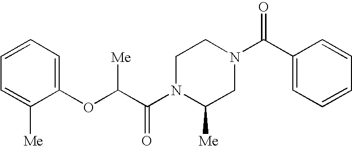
C1=C([Me])C(OC(C(N2C([Me])CN(C(C3=CC=CC=C3)=O)CC2)=O)[Me])=CC=C1
